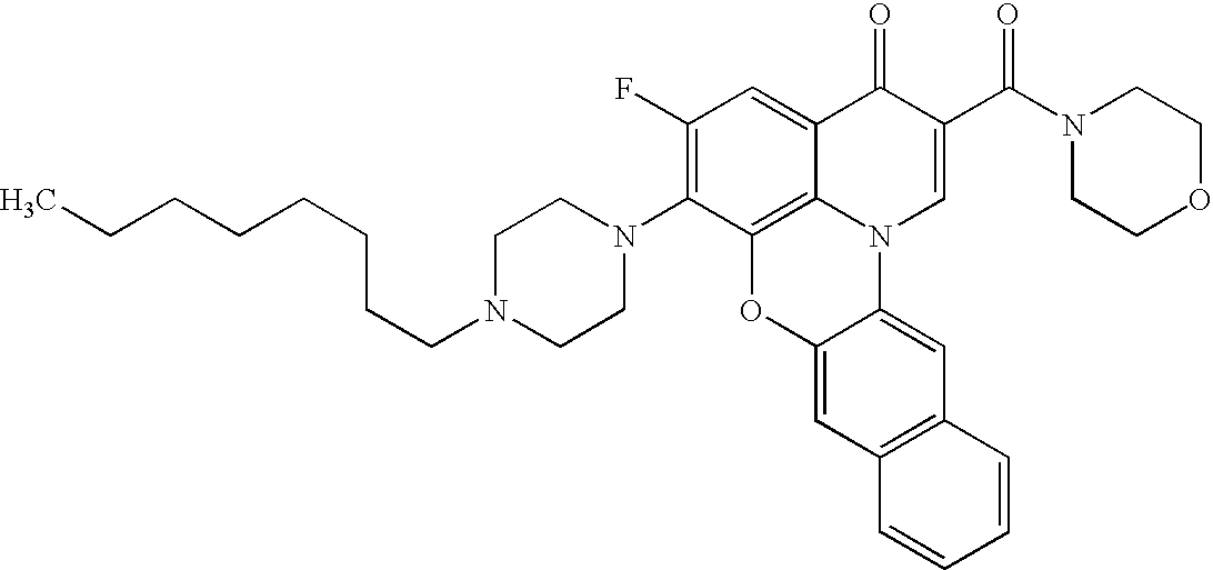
C1(F)=C(N2CCN(CCCCCCCC)CC2)C2=C3C(=C1)C(=O)C(C(N1CCOCC1)=O)=CN3C1=CC3=C(C=C1O2)C=CC=C3
